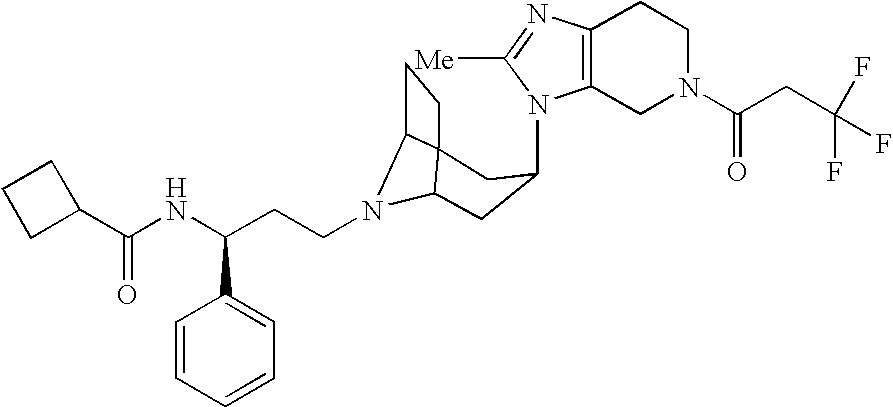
N1(C2CC3N(CCC(NC(C4CCC4)=O)C4=CC=CC=C4)C4C3(CC4)C2)C2=C(N=C1[Me])CCN(C(CC(F)(F)F)=O)C2
